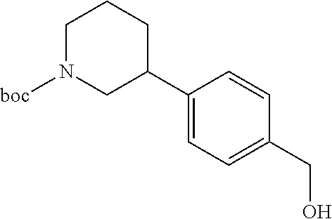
C1(C2CCCN([boc])C2)=CC=C(CO)C=C1
